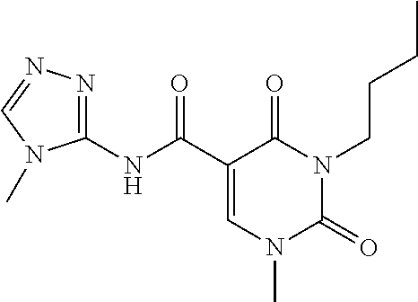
C1(NC(C2=CN(C)C(=O)N(CCCC)C2=O)=O)=NN=CN1C
